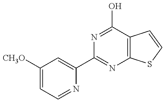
C1(C2=NC3=C(C(O)=N2)C=CS3)=CC([CH3O])=CC=N1
